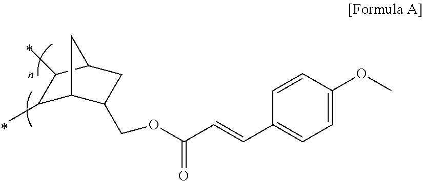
C1(C)C2C(COC(C=CC3=CC=C(OC)C=C3)=O)CC(C1C)C2
